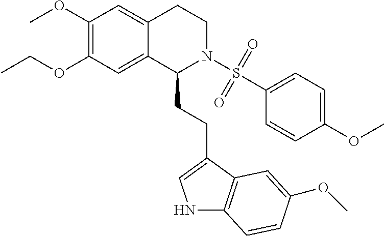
C(OC1=C(OC)C=C2C(=C1)C(CCC1=CNC3=C1C=C(OC)C=C3)N(S(C1=CC=C(OC)C=C1)(=O)=O)CC2)C
